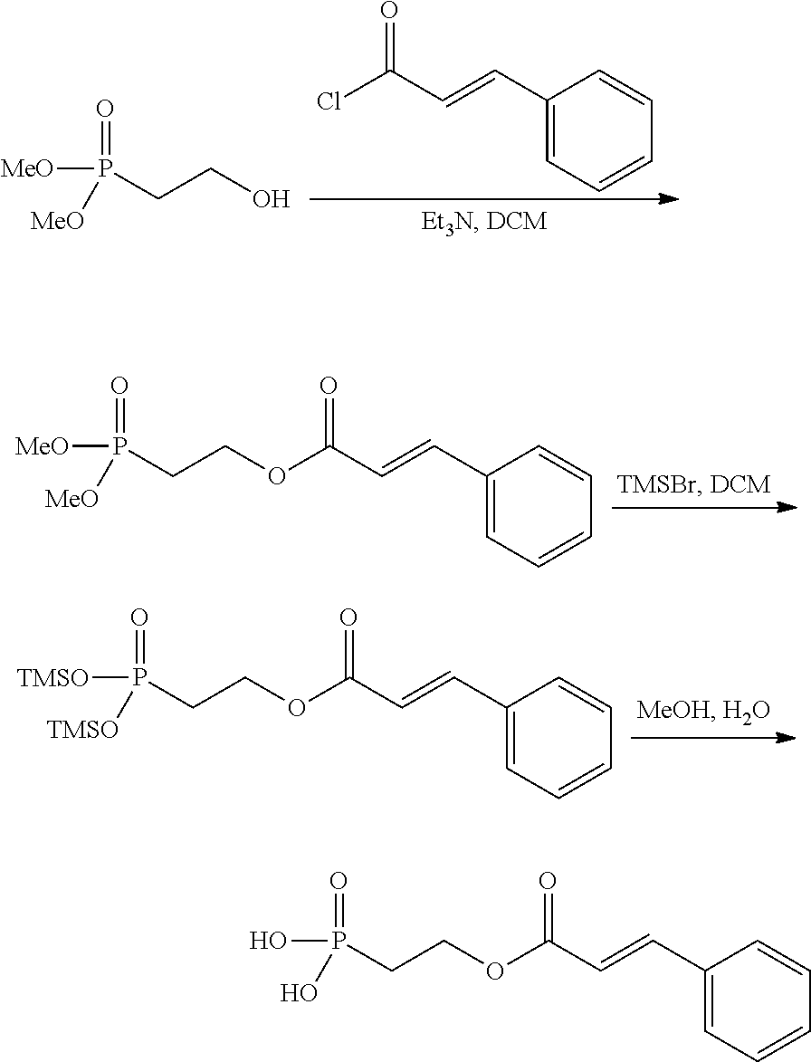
O=P([MeO])([MeO])CCO.ClC(C=CC1=CC=CC=C1)=O.O=P([MeO])([MeO])CCOC(C=CC1=CC=CC=C1)=O.O=P([TMSO])([TMSO])CCOC(C=CC1=CC=CC=C1)=O.O=P(O)(O)CCOC(C=CC1=CC=CC=C1)=O
